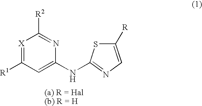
[X]1=C([R1])C=C(NC2=NC=C([R])S2)N=C1[R2]
